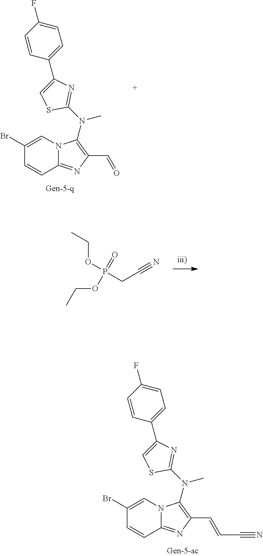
C1(Br)=CN2C(=NC(C=O)=C2N(C)C2=NC(C3=CC=C(F)C=C3)=CS2)C=C1.CCOP(CC#N)(=O)OCC.C1(Br)=CN2C(=NC(C=CC#N)=C2N(C)C2=NC(C3=CC=C(F)C=C3)=CS2)C=C1
